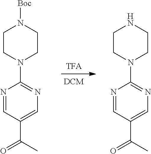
C1CN(C2=NC=C(C(C)=O)C=N2)CCN1.C1CN(C2=NC=C(C(C)=O)C=N2)CCN1[Boc]
